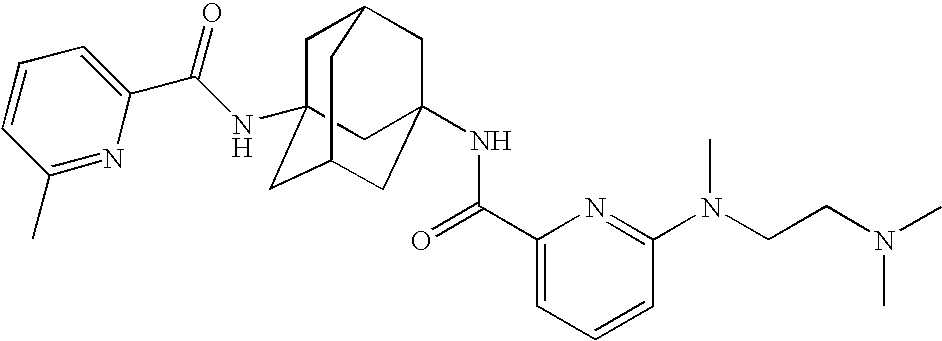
O=C(C1=CC=CC(N(CCN(C)C)C)=N1)NC12CC3CC(NC(C4=CC=CC(C)=N4)=O)(CC(C1)C3)C2
